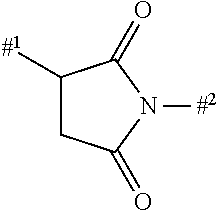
C1C([#1])C(=O)N([#2])C1=O
